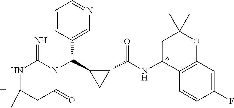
CC1(C)NC(=N)N(C(C2C(C(NC3C4=C(OC(C)(C)C3)C=C(F)C=C4)=O)C2)C2=CN=CC=C2)C(=O)C1
